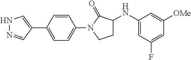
N1N=CC(C2=CC=C(N3CCC(NC4=CC(F)=CC([OMe])=C4)C3=O)C=C2)=C1
